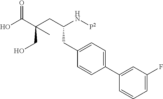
OC(=O)C(CO)(CC(N[P2])CC1=CC=C(C2=CC(F)=CC=C2)C=C1)C
